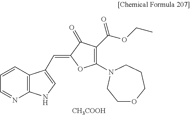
C1=CC2=C(N=C1)NC=C2C=C1OC(N2CCCOCC2)=C(C(=O)OCC)C1=O.[CH3COOH]
